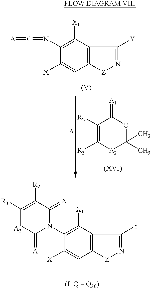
C1([X])=CC2=C(C([X1])=C1N=C=[A])C([Y])=N[Z]2.C1([R2])=C([R3])[A2]C(C)(C)OC1=[A1].C1C(=[A1])N(C2=C([X1])C3=C(C=C2[X])[Z]N=C3[Y])C(=[A])C([R2])=C1[R3]
